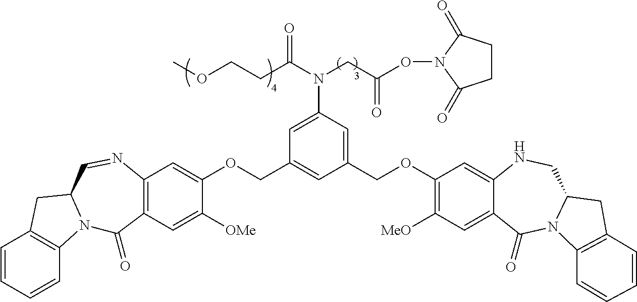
C1=CC=CC2=C1CC1N2C(=O)C2=C(N=C1)C=C(OCC1=CC(COC3=C([MeO])C=C4C(=C3)NCC3N(C4=O)C4=C(C3)C=CC=C4)=CC(N(CC(=O)ON3C(=O)CCC3=O)C(CCOC)=O)=C1)C([OMe])=C2
